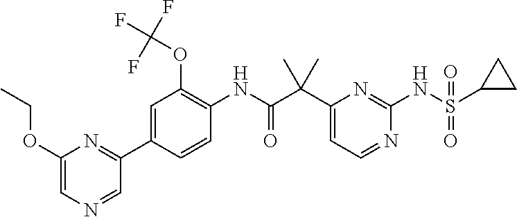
C1(C(C(NC2=C(OC(F)(F)F)C=C(C3=NC(OCC)=CN=C3)C=C2)=O)(C)C)=CC=NC(NS(C2CC2)(=O)=O)=N1
